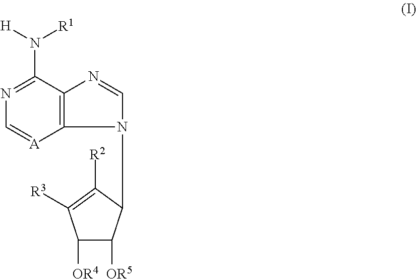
N1=C(N([H])[R1])C2=C([A]=C1)N(C1C([OR5])C([OR4])C([R3])=C1[R2])C=N2
